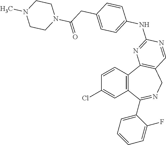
C1=CC2=C(C=C1Cl)C(C1=CC=CC=C1F)=NCC1=C2N=C(NC2=CC=C(CC(N3CCN(C)CC3)=O)C=C2)N=C1
